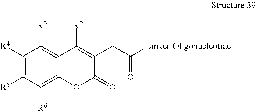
C1([R4])=C([R5])C([R6])=C2C(=C1[R3])C([R2])=C(CC(=O)[Linker-Oligonucleotide])C(=O)O2
